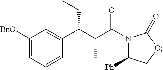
C1([BnO])=CC=CC(C(C(C(N2C([Ph])COC2=O)=O)C)CC)=C1
